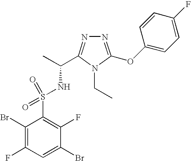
N1=C(OC2=CC=C(F)C=C2)N(CC)C(C(C)NS(C2=C(F)C(Br)=CC(F)=C2Br)(=O)=O)=N1
